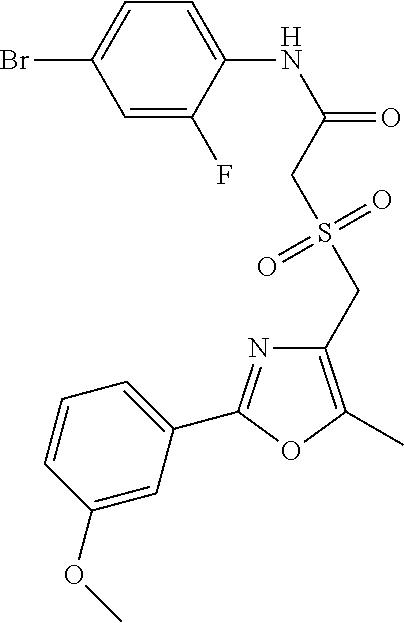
C1=C(F)C(NC(=O)CS(CC2=C(C)OC(C3=CC=CC(OC)=C3)=N2)(=O)=O)=CC=C1Br
